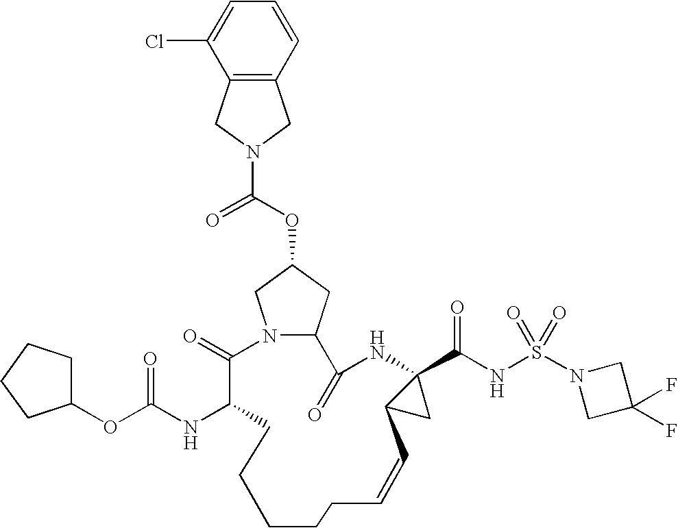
N12CC(OC(=O)N3CC4=C(C3)C(Cl)=CC=C4)CC1C(=O)NC1(C(NS(=O)(=O)N3CC(F)(F)C3)=O)C(C1)C=CCCCCCC(NC(OC1CCCC1)=O)C2=O
